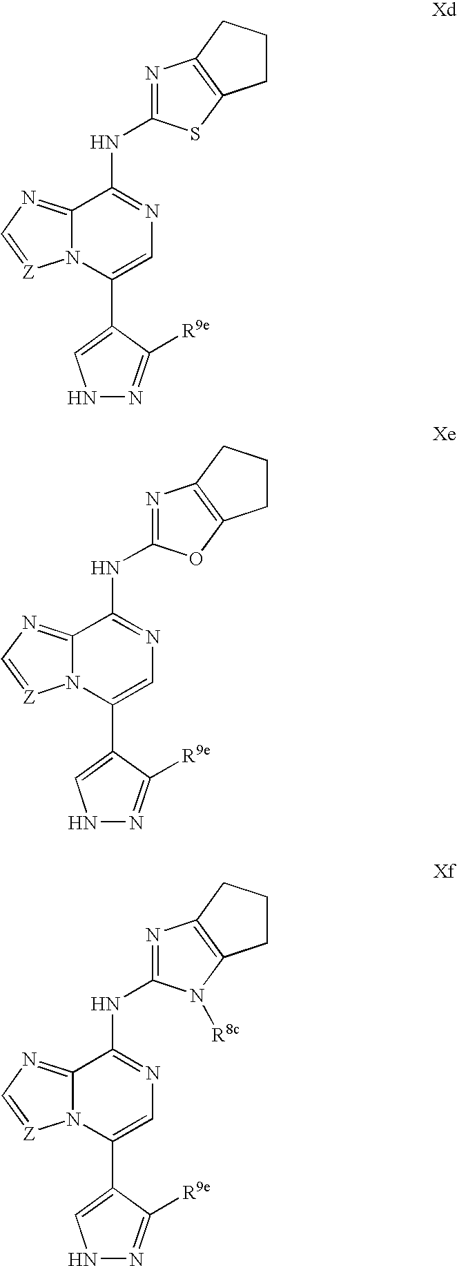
C12=NC=[Z]N1C(C1=CNN=C1[R9e])=CN=C2NC1=NC2=C(S1)CCC2.C12=NC=[Z]N1C(C1=CNN=C1[R9e])=CN=C2NC1=NC2=C(O1)CCC2.C12=NC=[Z]N1C(C1=CNN=C1[R9e])=CN=C2NC1=NC2=C(N1[R8c])CCC2
